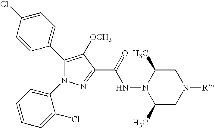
C1(C2=CC=C(Cl)C=C2)=C([OCH3])C(C(=O)NN2C(C)CN([R])CC2C)=NN1C1=CC=CC=C1Cl
